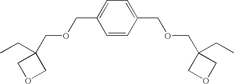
C1=C(COCC2(CC)COC2)C=CC(COCC2(CC)COC2)=C1
